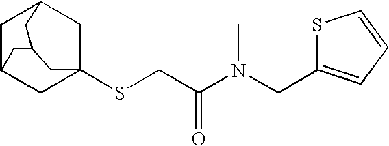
C1C2CC3(SCC(N(CC4=CC=CS4)C)=O)CC1CC(C2)C3
